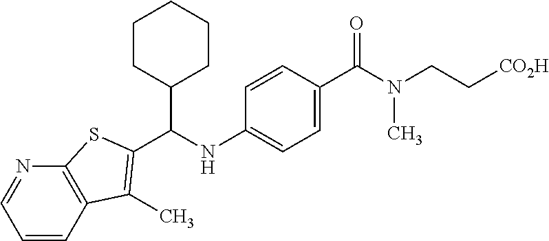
C1=C(C(N(CC[CO2H])C)=O)C=CC(NC(C2CCCCC2)C2=C(C)C3=C(N=CC=C3)S2)=C1
